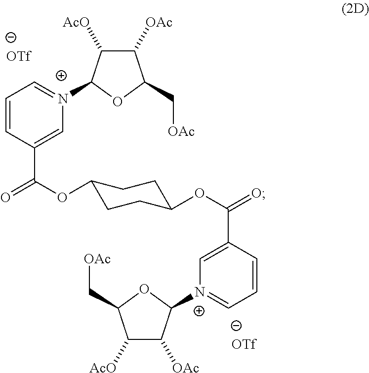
C1([OAc])C([AcO])C(N2=CC=CC(C(OC3CCC(OC(=O)C4=C[N+](C5C([OAc])C([AcO])C(C[OAc])O5)=CC=C4)CC3)=O)=C2)OC1C[OAc]
